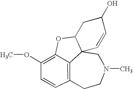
C12=C3C=CC(OC)=C1OC1CC(O)C=CC21CN(C)CC3
